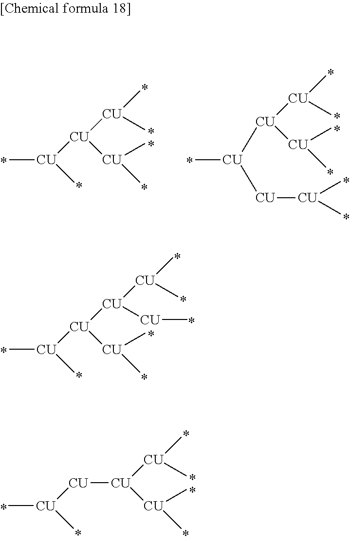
[CU]([CU]([CU]([CU]C)[CU](C)C)[CU](C)C)(C)C.[CU]([CU]([CU](C)C)[CU](C)C)[CU](C)C.[CU]([CU]([CU](C)C)[CU](C)C)(C)C.[CU]([CU]([CU](C)C)[CU](C)C)([CU][CU](C)C)C
